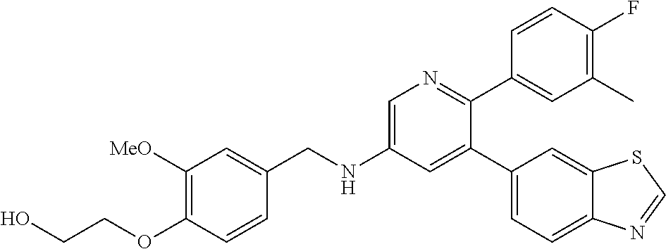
C(NC1=CN=C(C2=CC(C)=C(F)C=C2)C(C2=CC=C3C(=C2)SC=N3)=C1)C1=CC([MeO])=C(OCCO)C=C1
